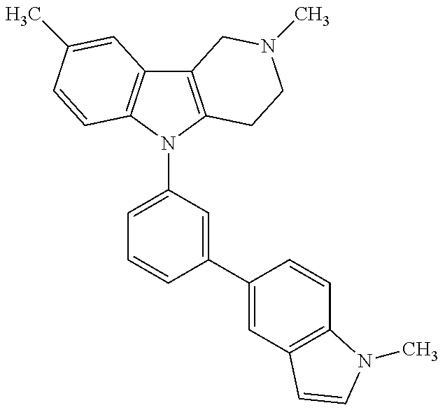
C12=C(N(C3=CC=CC(C4=CC5=C(C=C4)N(C)C=C5)=C3)C3=C1C=C(C)C=C3)CCN(C)C2
